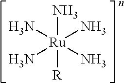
N[Ru]([R])(N)(N)(N)N
